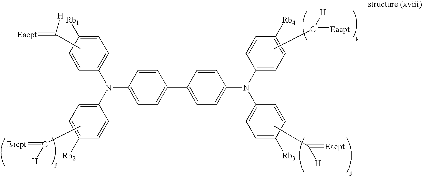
CC([H])=[Eacpt].CC(=[Eacpt])[H].CC([H])=[Eacpt].C1=CC([Rb1])=CC=C1N(C1=CC=C([Rb2])C=C1)C1=CC=C(C2=CC=C(N(C3=CC=C([Rb4])C=C3)C3=CC=C([Rb3])C=C3)C=C2)C=C1.CC(=[Eacpt])[H]
